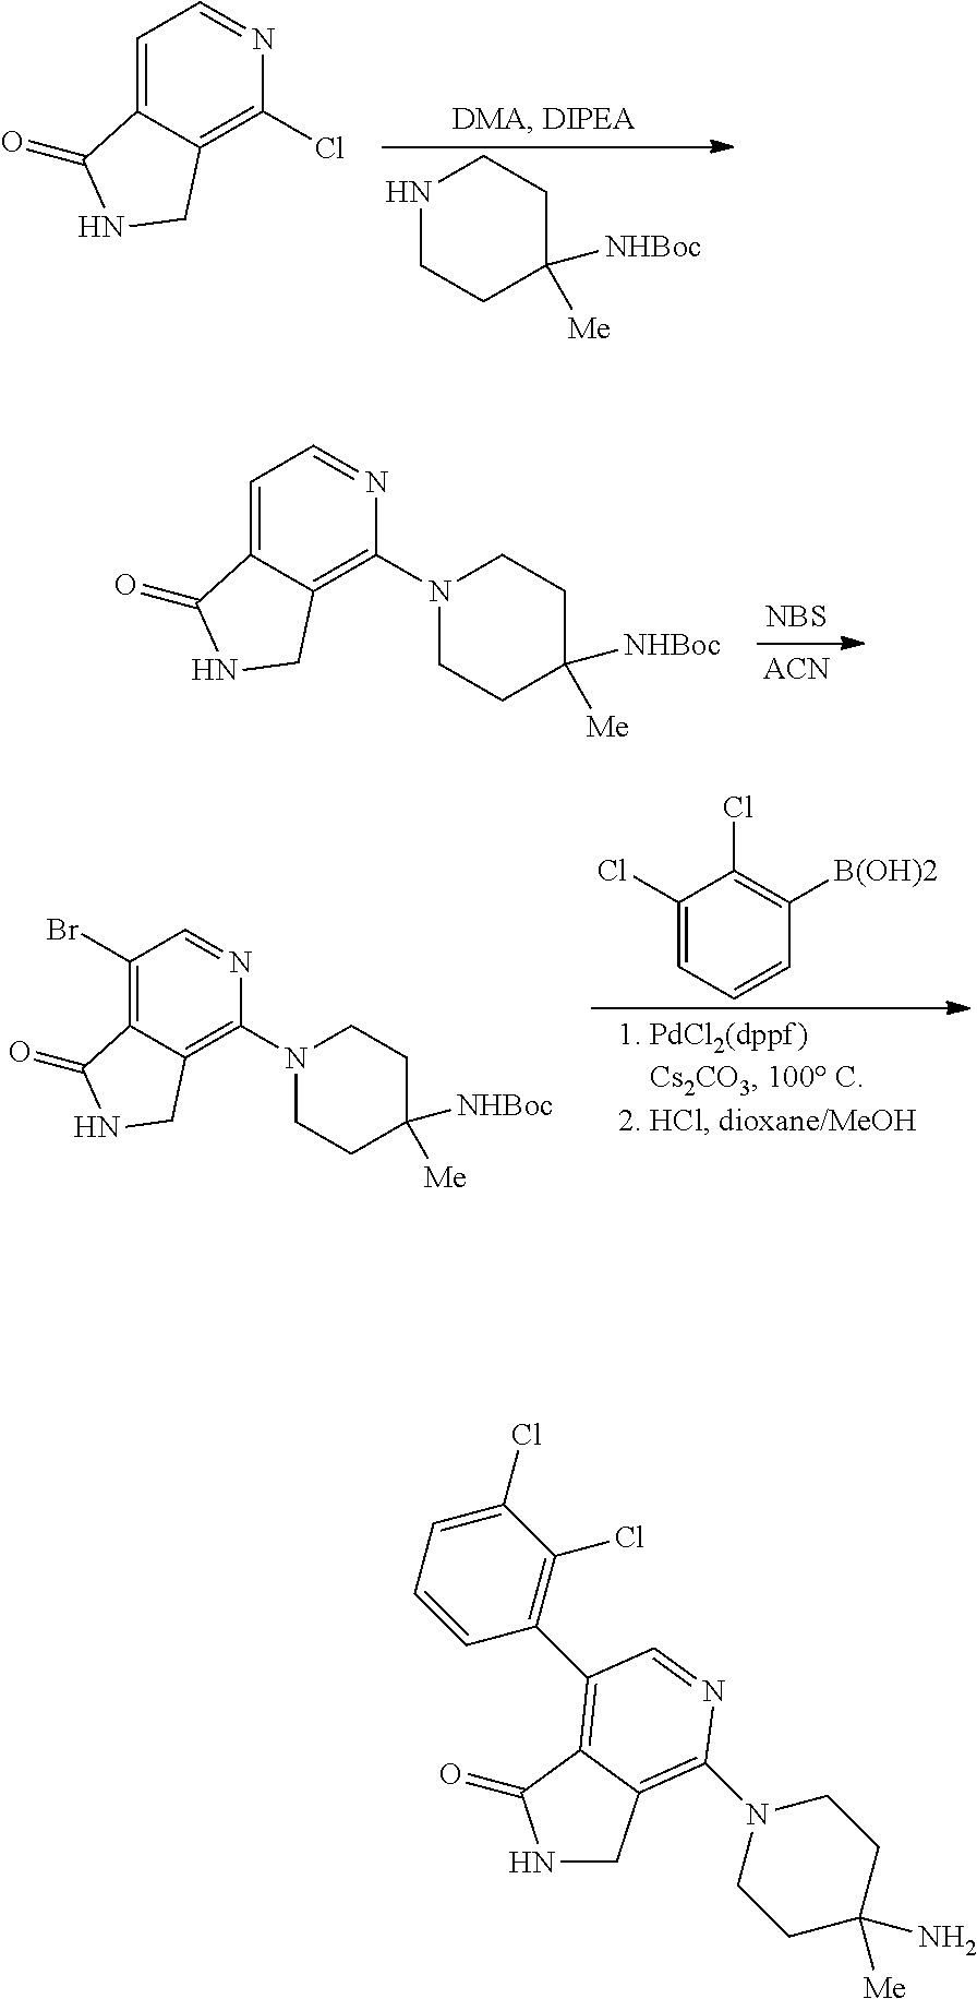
C1=C2C(=C(Cl)N=C1)CNC2=O.N1CCC([NHBoc])([Me])CC1.C1=C2C(=C(N3CCC([NHBoc])([Me])CC3)N=C1)CNC2=O.[NBS].[ACN].C1(Br)=C2C(=C(N3CCC([NHBoc])([Me])CC3)N=C1)CNC2=O.C1(Cl)=CC=CC([B(OH)2])=C1Cl.N1CC2=C(N3CCC(N)([Me])CC3)N=CC(C3=C(Cl)C(Cl)=CC=C3)=C2C1=O
